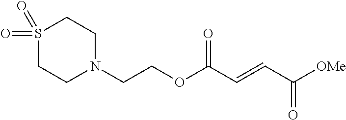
N1(CCOC(C=CC([OMe])=O)=O)CCS(=O)(=O)CC1
